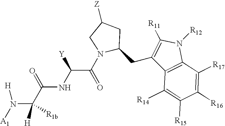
[A1]N([H])C(C(NC(C(N1C(CC2=C([R11])N([R12])C3=C2C([R14])=C([R15])C([R16])=C3[R17])CC([Z])C1)=O)[Y])=O)([H])[R1b]
